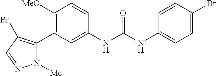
C1([MeO])=C(C2=C(Br)C=NN2[Me])C=C(NC(NC2=CC=C(Br)C=C2)=O)C=C1
